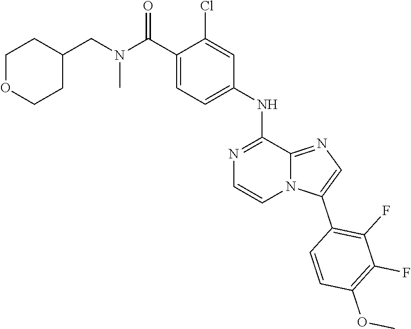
C1COCCC1CN(C(C1=CC=C(NC2=NC=CN3C2=NC=C3C2=C(F)C(F)=C(OC)C=C2)C=C1Cl)=O)C
